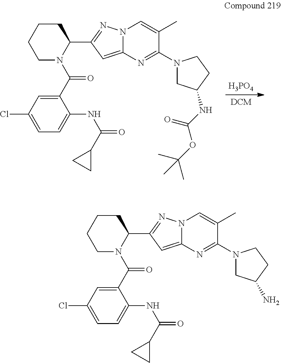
[DCM].[H3PO4].C1(C(N2C(C3=NN4C(=C3)N=C(N3CC(NC(OC(C)(C)C)=O)CC3)C(C)=C4)CCCC2)=O)=CC(Cl)=CC=C1NC(=O)C1CC1.C1(C(N2C(C3=NN4C(=C3)N=C(N3CC(N)CC3)C(C)=C4)CCCC2)=O)=CC(Cl)=CC=C1NC(=O)C1CC1
